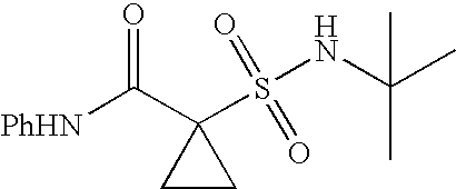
C1CC1(C([PhHN])=O)S(NC(C)(C)C)(=O)=O
